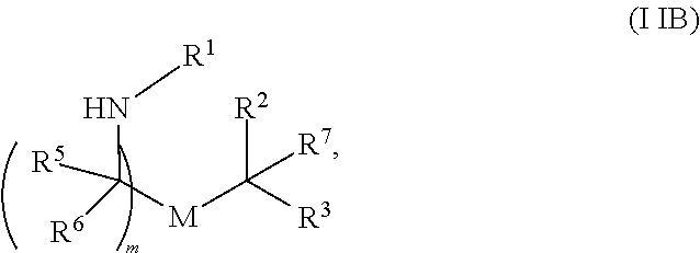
N(C([R5])([R6])[M]C([R7])([R2])[R3])[R1]
